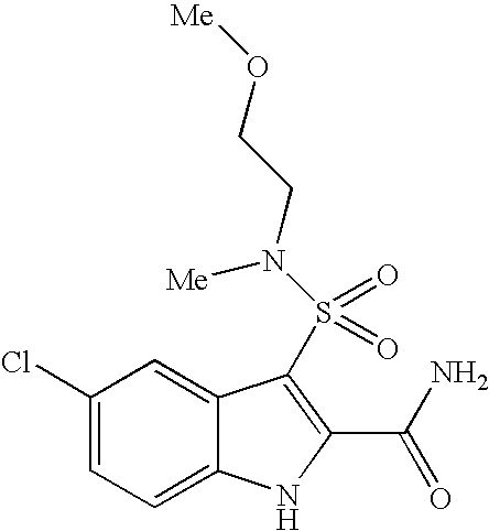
C1(Cl)=CC=C2C(=C1)C(S(=O)(=O)N(CCO[Me])[Me])=C(C(N)=O)N2
